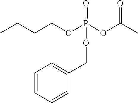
CCCCOP(OC(C)=O)(=O)OCC1=CC=CC=C1
